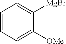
C1=CC=C([OMe])C([MgBr])=C1
